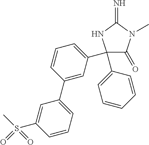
C1(=O)C(C2=CC=CC(C3=CC=CC(S(C)(=O)=O)=C3)=C2)(C2=CC=CC=C2)NC(=N)N1C
